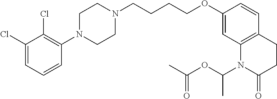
C1(Cl)=CC=CC(N2CCN(CCCCOC3=CC4=C(C=C3)CCC(=O)N4C(OC(C)=O)C)CC2)=C1Cl
